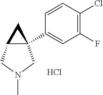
C1=CC(Cl)=C(F)C=C1C12C(C1)CN(C)C2.Cl
